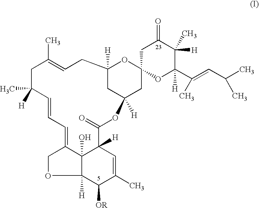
C12(O)C3([H])C([OR])C(C)=CC1([H])C(=O)OC1([H])CC([H])(CC=C(C)CC(C)([H])C=CC=C2CO3)OC2(CC(=O)C([H])(C)C([H])(C(=CC(C)C)C)O2)C1
